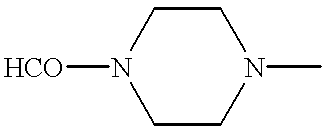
C1N([HCO])CCN(C)C1
